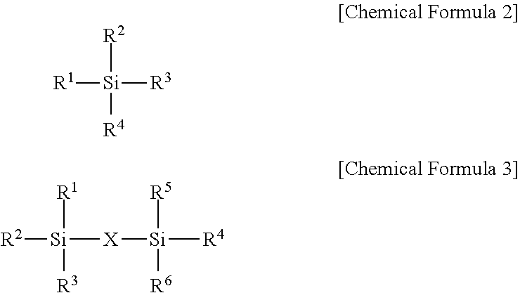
[R2][Si]([R4])([R3])[R1].[R1][Si]([R3])([R2])[X][Si]([R5])([R6])[R4]
